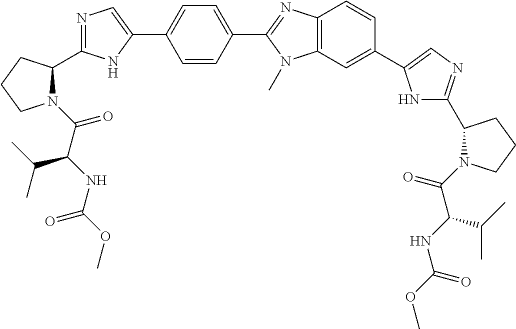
C(=O)(C(NC(OC)=O)C(C)C)N1C(C2=NC=C(C3=CC=C(C4=NC5=C(N4C)C=C(C4=CN=C(C6N(C(C(C(C)C)NC(=O)OC)=O)CCC6)N4)C=C5)C=C3)N2)CCC1
